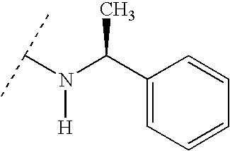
N(C(C)C)([H])C(C1=CC=CC=C1)C
